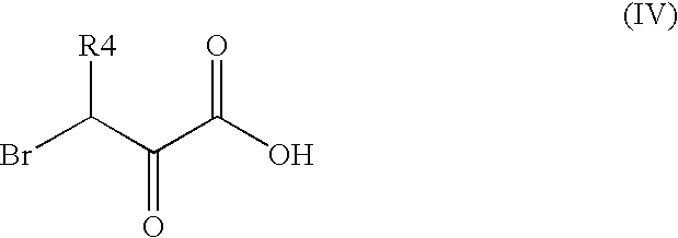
BrC([R4])C(C(O)=O)=O
